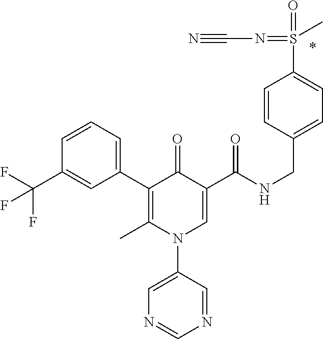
C1(C2=C(C)N(C3=CN=CN=C3)C=C(C(NCC3=CC=C(S(=O)(=NC#N)C)C=C3)=O)C2=O)=CC=CC(C(F)(F)F)=C1
